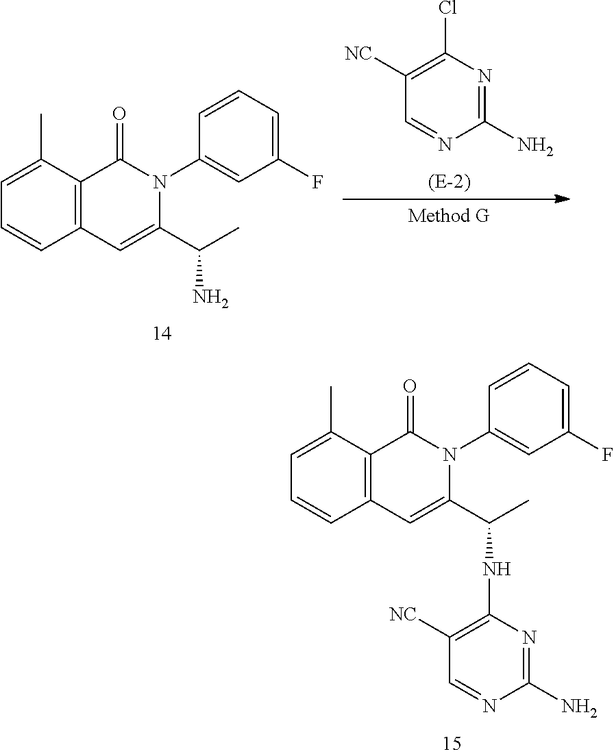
C1=CC=C(F)C=C1N1C(=O)C2=C(C=C1C(C)N)C=CC=C2C.C1(N)=NC(Cl)=C([NC])C=N1.C1=CC=C(F)C=C1N1C(=O)C2=C(C=C1C(C)NC1=C([NC])C=NC(N)=N1)C=CC=C2C
